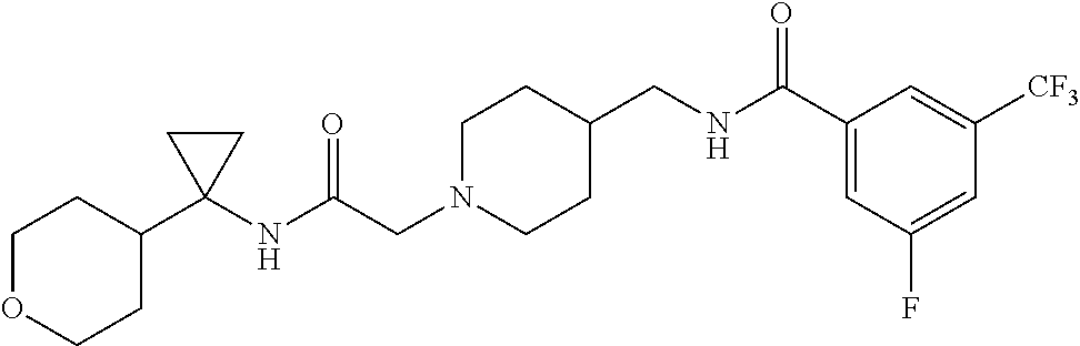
C1N(CC(NC2(C3CCOCC3)CC2)=O)CCC(CNC(C2=CC(F)=CC([CF3])=C2)=O)C1
